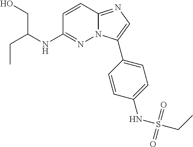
C1(NC(CC)CO)=NN2C(=NC=C2C2=CC=C(NS(CC)(=O)=O)C=C2)C=C1
